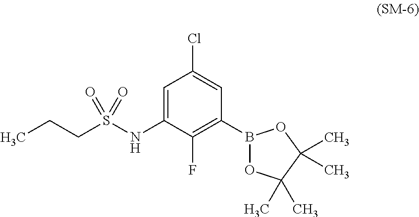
C1(B2OC(C)(C)C(C)(C)O2)=C(F)C(NS(CCC)(=O)=O)=CC(Cl)=C1
